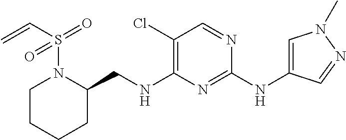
C1(Cl)=C(NCC2N(S(C=C)(=O)=O)CCCC2)N=C(NC2=CN(C)N=C2)N=C1
